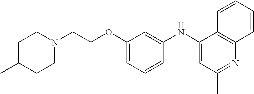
C(COC1=CC=CC(NC2=CC(C)=NC3=C2C=CC=C3)=C1)N1CCC(C)CC1
